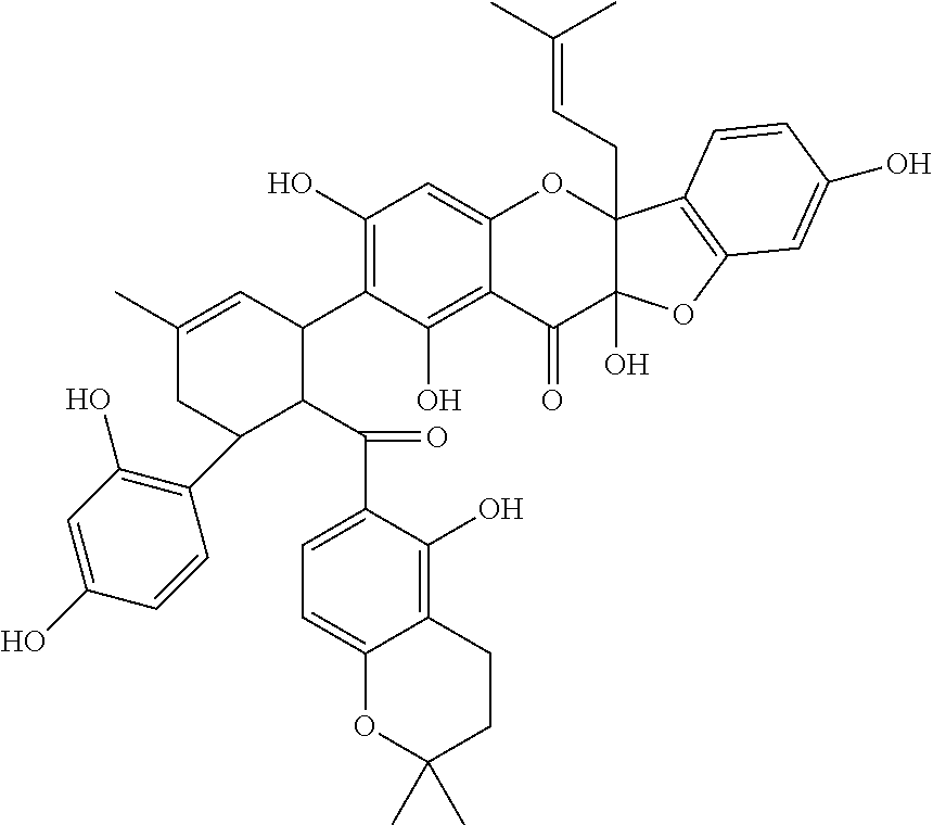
C1(O)=C(C2C=C(C)CC(C3=C(O)C=C(O)C=C3)C2C(=O)C2=CC=C3C(=C2O)CCC(C)(C)O3)C(O)=C2C(=C1)OC1(CC=C(C)C)C(O)(C2=O)OC2=C1C=CC(O)=C2
